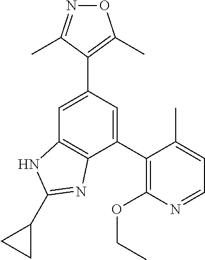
C1(C2=C(OCC)N=CC=C2C)=CC(C2=C(C)ON=C2C)=CC2=C1N=C(C1CC1)N2
